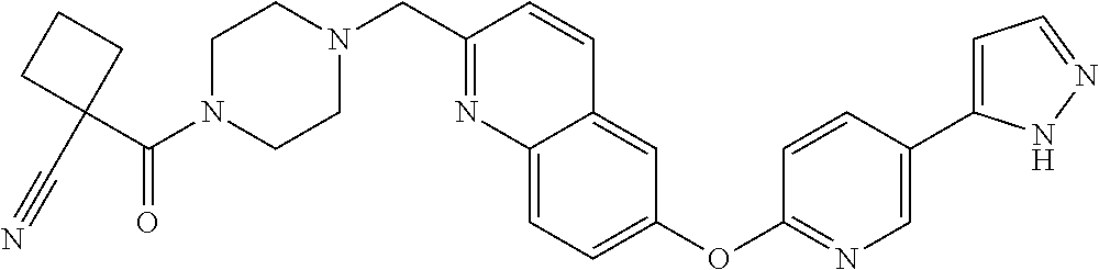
C(C1(C(N2CCN(CC3=NC4=CC=C(OC5=NC=C(C6=CC=NN6)C=C5)C=C4C=C3)CC2)=O)CCC1)#N
